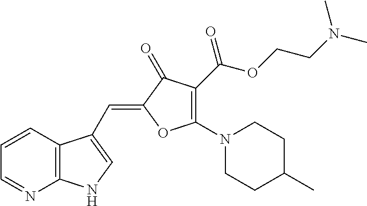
C1=CC2=C(N=C1)NC=C2C=C1C(=O)C(C(OCCN(C)C)=O)=C(N2CCC(C)CC2)O1
